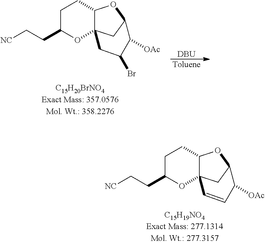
C1C(CC[NC])OC23C(C1)OC(C2)C([OAc])C(Br)C3.[DBU].[Toluene].C1C(CC[NC])OC23C(C1)OC(C2)C([OAc])C=C3
